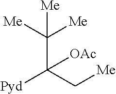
C(C(C[Me])([Pyd])[OAc])([Me])([Me])[Me]
